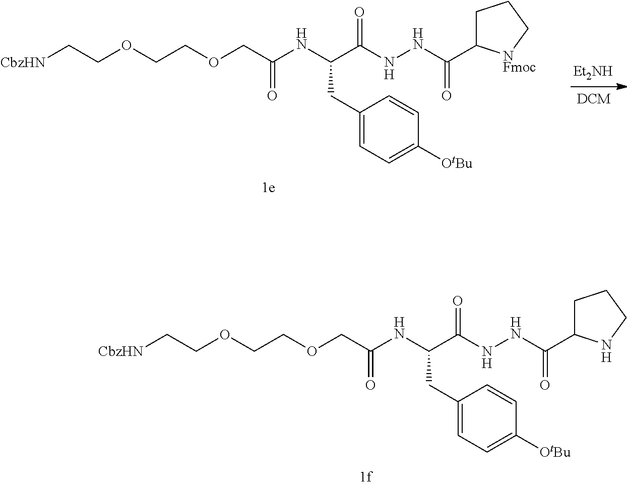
[CbzHN]CCOCCOCC(NC(C(NNC(C1CCCN1)=O)=O)CC1=CC=C([OtBu])C=C1)=O.[CbzHN]CCOCCOCC(NC(C(NNC(C1CCC[NFmoc]1)=O)=O)CC1=CC=C([OtBu])C=C1)=O.[Et2NH]
